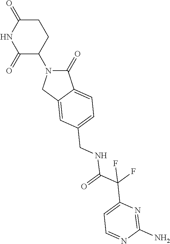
C1(=O)N(C2CCC(=O)NC2=O)CC2=CC(CNC(=O)C(F)(F)C3=CC=NC(N)=N3)=CC=C12
